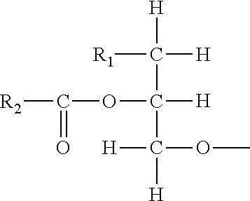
[R1]C([H])([H])C(OC([R2])=O)([H])C([H])(OC)[H]
